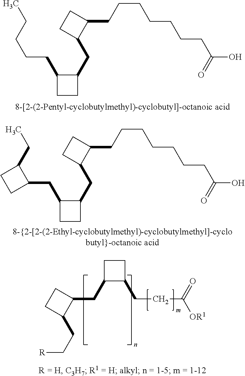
[R]CCC1C(CC2C(CCC(=O)[OR1])CC2)CC1.CCCCCC1C(CC2C(CCCCCCCC(O)=O)CC2)CC1.CCC1C(CC2C(CC3C(CCCCCCCC(O)=O)CC3)CC2)CC1
